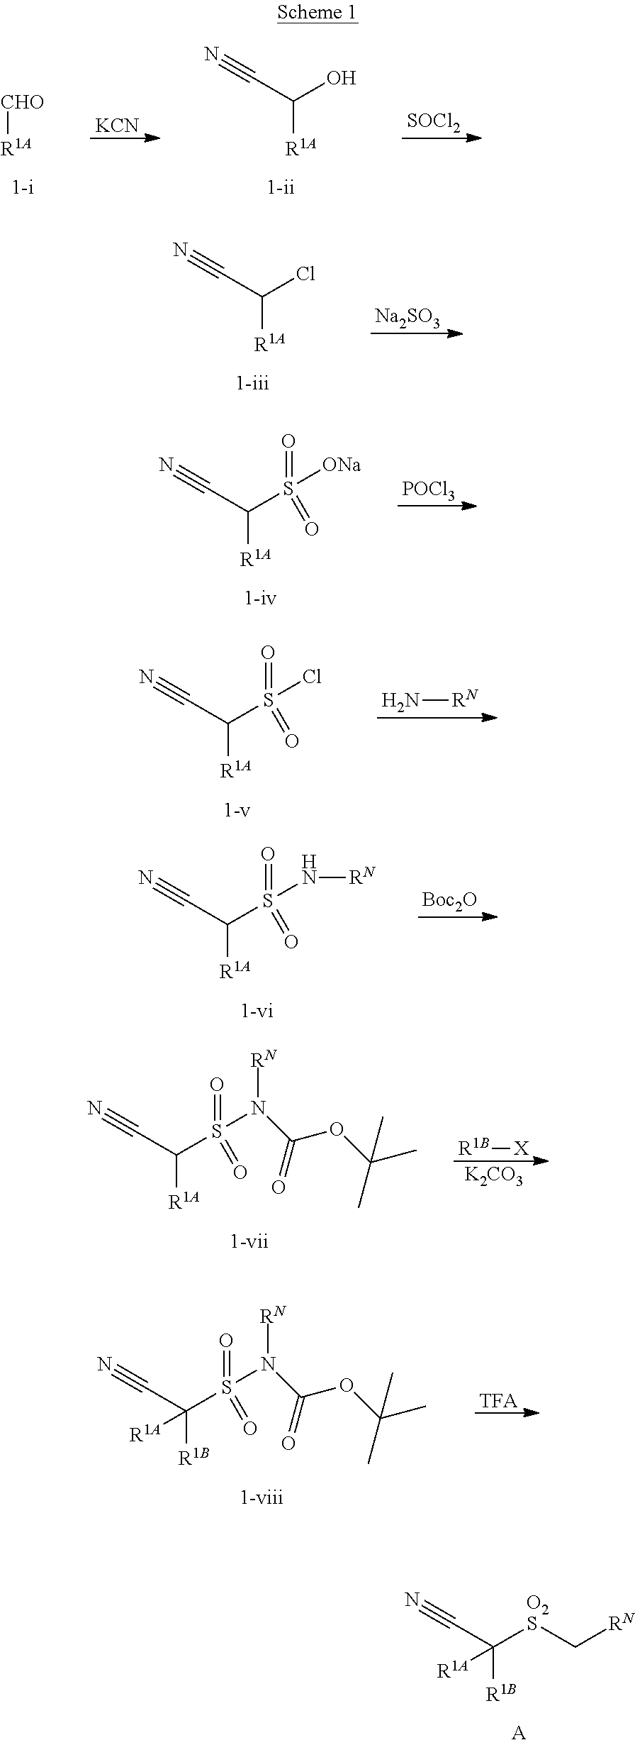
[CHO][R1A].[KCN].N#CC(O)[R1A].[SOCl2].N#CC(Cl)[R1A].[Na2SO3].N#CC(S([ONa])(=O)=O)[R1A].[POCl3].N#CC(S(Cl)(=O)=O)[R1A].N[RN].N#CC(S(N[RN])(=O)=O)[R1A].[Boc2O].N#CC(S(N([RN])C(=O)OC(C)(C)C)(=O)=O)[R1A].[R1B][X].[K2CO3].[TFA].N#CC(S(N([RN])C(=O)OC(C)(C)C)(=O)=O)([R1B])[R1A].N#CC([O2S]C[RN])([R1B])[R1A].[A]
